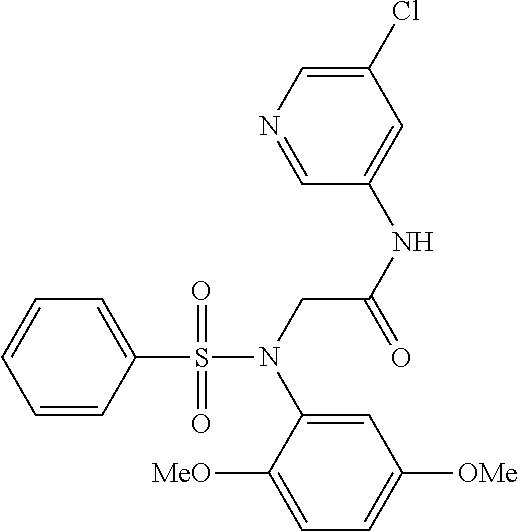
C1=C(S(=O)(=O)N(CC(NC2=CC(Cl)=CN=C2)=O)C2=CC([OMe])=CC=C2[MeO])C=CC=C1
